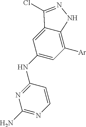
C1(NC2=NC(N)=NC=C2)=CC([Ar])=C2C(=C1)C(Cl)=NN2
